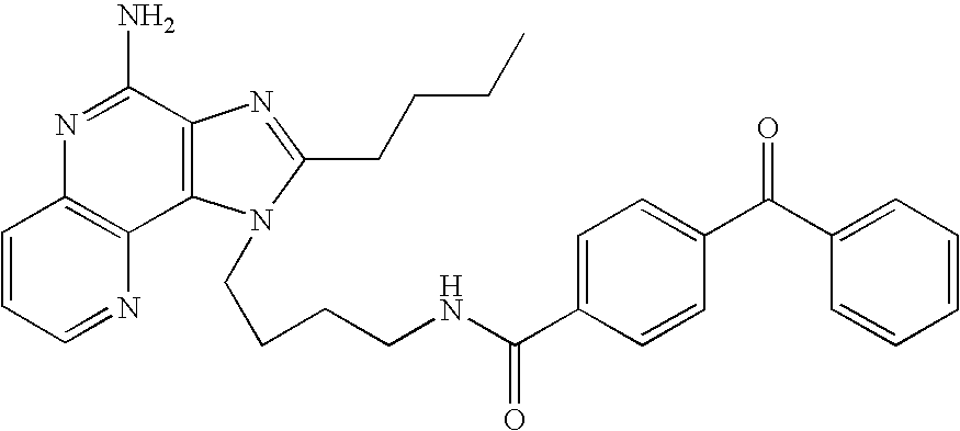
C1=CC=NC2=C1N=C(N)C1=C2N(CCCCNC(C2=CC=C(C(C3=CC=CC=C3)=O)C=C2)=O)C(CCCC)=N1
